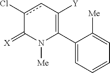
C1(C2=C([Y])cc(Cl)C(=[X])N2[Me])=CC=CC=C1[Me]
